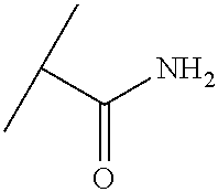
CC(C)C(N)=O
